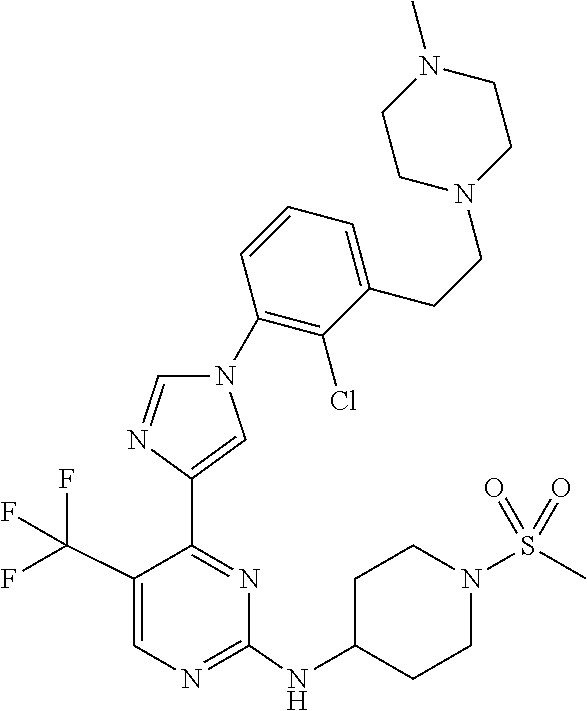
C1=C(C(F)(F)F)C(C2=CN(C3=C(Cl)C(CCN4CCN(C)CC4)=CC=C3)C=N2)=NC(NC2CCN(S(C)(=O)=O)CC2)=N1
